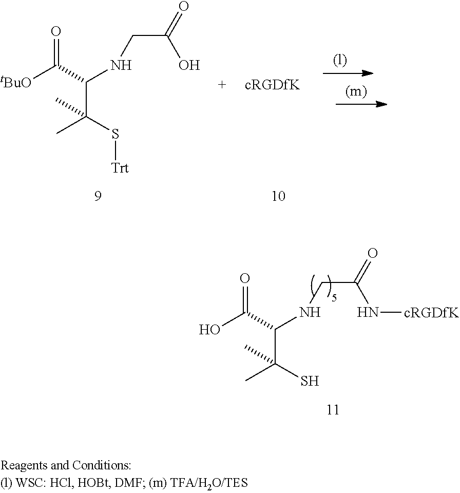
[tBuO]C(C(NCC(=O)O)C(C)(S[Trt])C)=O.OC(C(NCC(=O)N[cRGDfK])C(C)(S)C)=O
